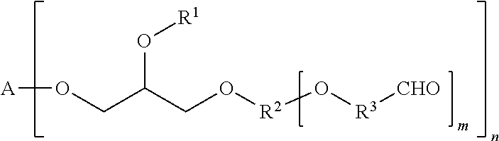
C(C(CO[R2]O[R3][CHO])O[R1])O[A]
